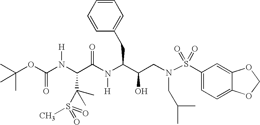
C(C(N(C(C(O)CN(S(C1=CC=C2C(=C1)OCO2)(=O)=O)CC(C)C)CC1=CC=CC=C1)[H])=O)(C(S(C)(=O)=O)(C)C)N(C(OC(C)(C)C)=O)[H]
